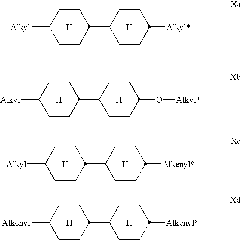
[Alkyl]C1CCC(C2CCC([Alkyl*])CC2)CC1.[H].[H].[Alkyl]C1CCC(C2CCC(O[Alkyl*])CC2)CC1.[H].[H].[Alkyl]C1CCC(C2CCC([Alkenyl*])CC2)CC1.[H].[H].[Alkenyl]C1CCC(C2CCC([Alkenyl*])CC2)CC1.[H].[H]
